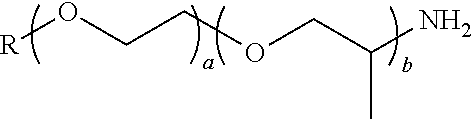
[R]OCCOCC(N)C
